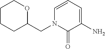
C(C1OCCCC1)N1C(=O)C(N)=CC=C1
